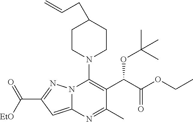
C1CN(C2=C(C(C(=O)OCC)OC(C)(C)C)C(C)=NC3=CC(C(=O)[EtO])=NN23)CCC1CC=C
